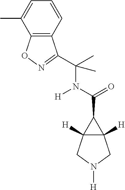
C12([H])C([H])(C1C(=O)N([H])C(C)(C)C1=NOC3=C1C=CC=C3C)CN([H])C2
